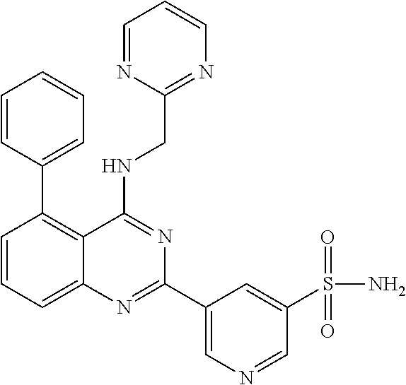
C1=CC=C2C(=C1C1=CC=CC=C1)C(NCC1=NC=CC=N1)=NC(C1=CN=CC(S(=O)(=O)N)=C1)=N2
